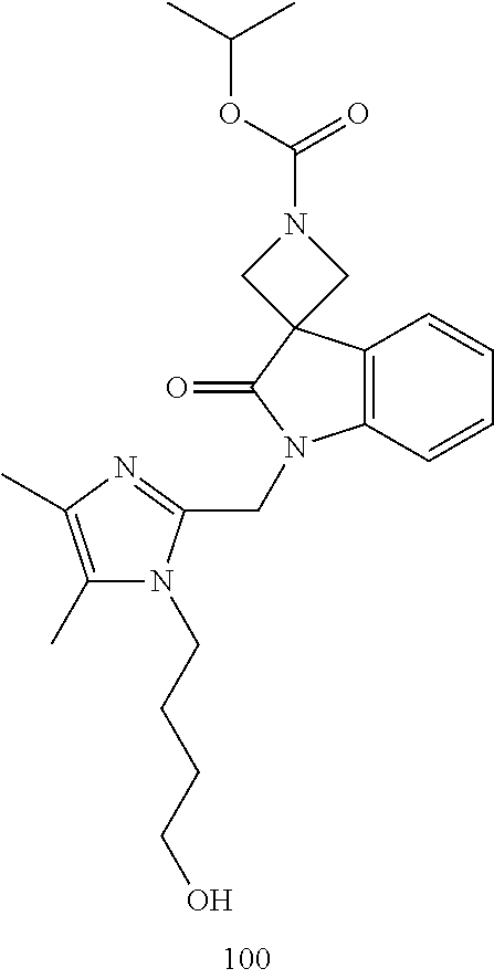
C12=C(C3(C(=O)N1CC1=NC(C)=C(C)N1CCCCO)CN(C(=O)OC(C)C)C3)C=CC=C2
